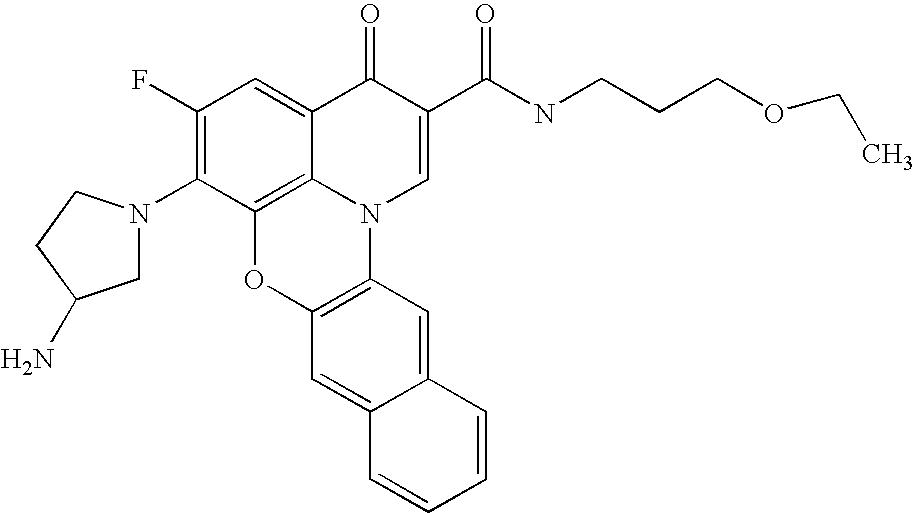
C1(F)=C(N2CC(N)CC2)C2=C3C(=C1)C(=O)C(C(NCCCOCC)=O)=CN3C1=C(O2)C=C2C(=C1)C=CC=C2
